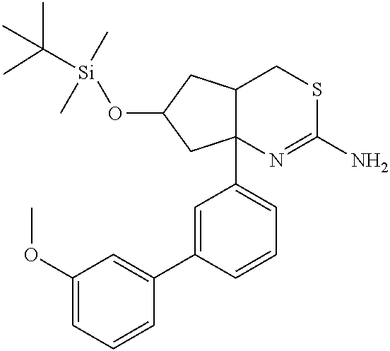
C1(OC)=CC=CC(C2=CC(C34C(CC(O[Si](C)(C)C(C)(C)C)C3)CSC(N)=N4)=CC=C2)=C1
